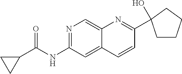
N1=C(NC(C2CC2)=O)C=C2C(=C1)N=C(C1(O)CCCC1)C=C2
